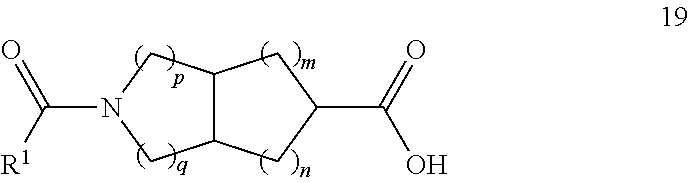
N1(C([R1])=O)CC2C(C1)CC(C(=O)O)C2
